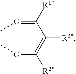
C(=OC)(C(=C(OC)[R2*])[R3*])[R1*]
